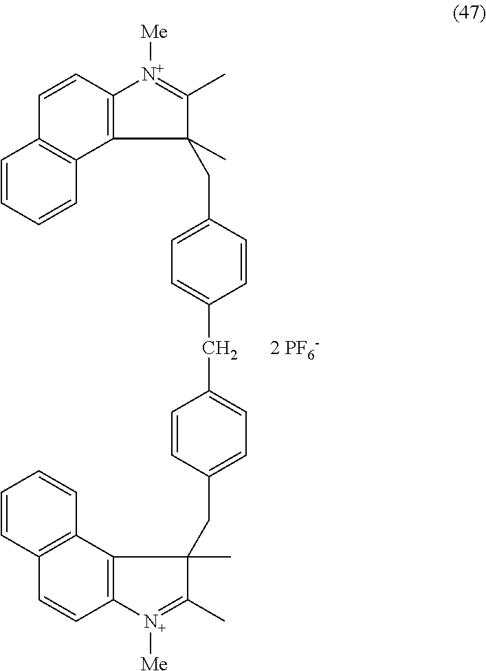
C1=CC2=C(C=C1)C1=C(C=C2)[N+]([Me])=C(C)C1(C)CC1=CC=C(CC2=CC=C(CC3(C)C(C)=[N+]([Me])C4=C3C3=C(C=C4)C=CC=C3)C=C2)C=C1.[2 PF6-]
